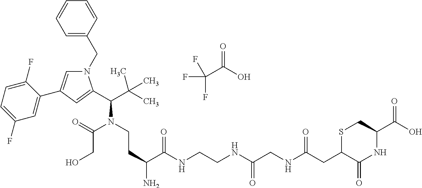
N1(CC2=CC=CC=C2)C=C(C2=CC(F)=CC=C2F)C=C1C(C(C)(C)C)N(CCC(N)C(NCCNC(CNC(CC1C(=O)NC(C(=O)O)CS1)=O)=O)=O)C(=O)CO.C(F)(C(=O)O)(F)F
